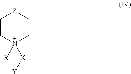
C1CN([R1])([X][Y])CC[Z]1
